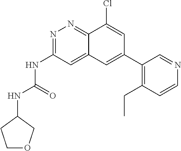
N(C(=O)NC1=NN=C2C(=C1)C=C(C1=C(CC)C=CN=C1)C=C2Cl)C1CCOC1
